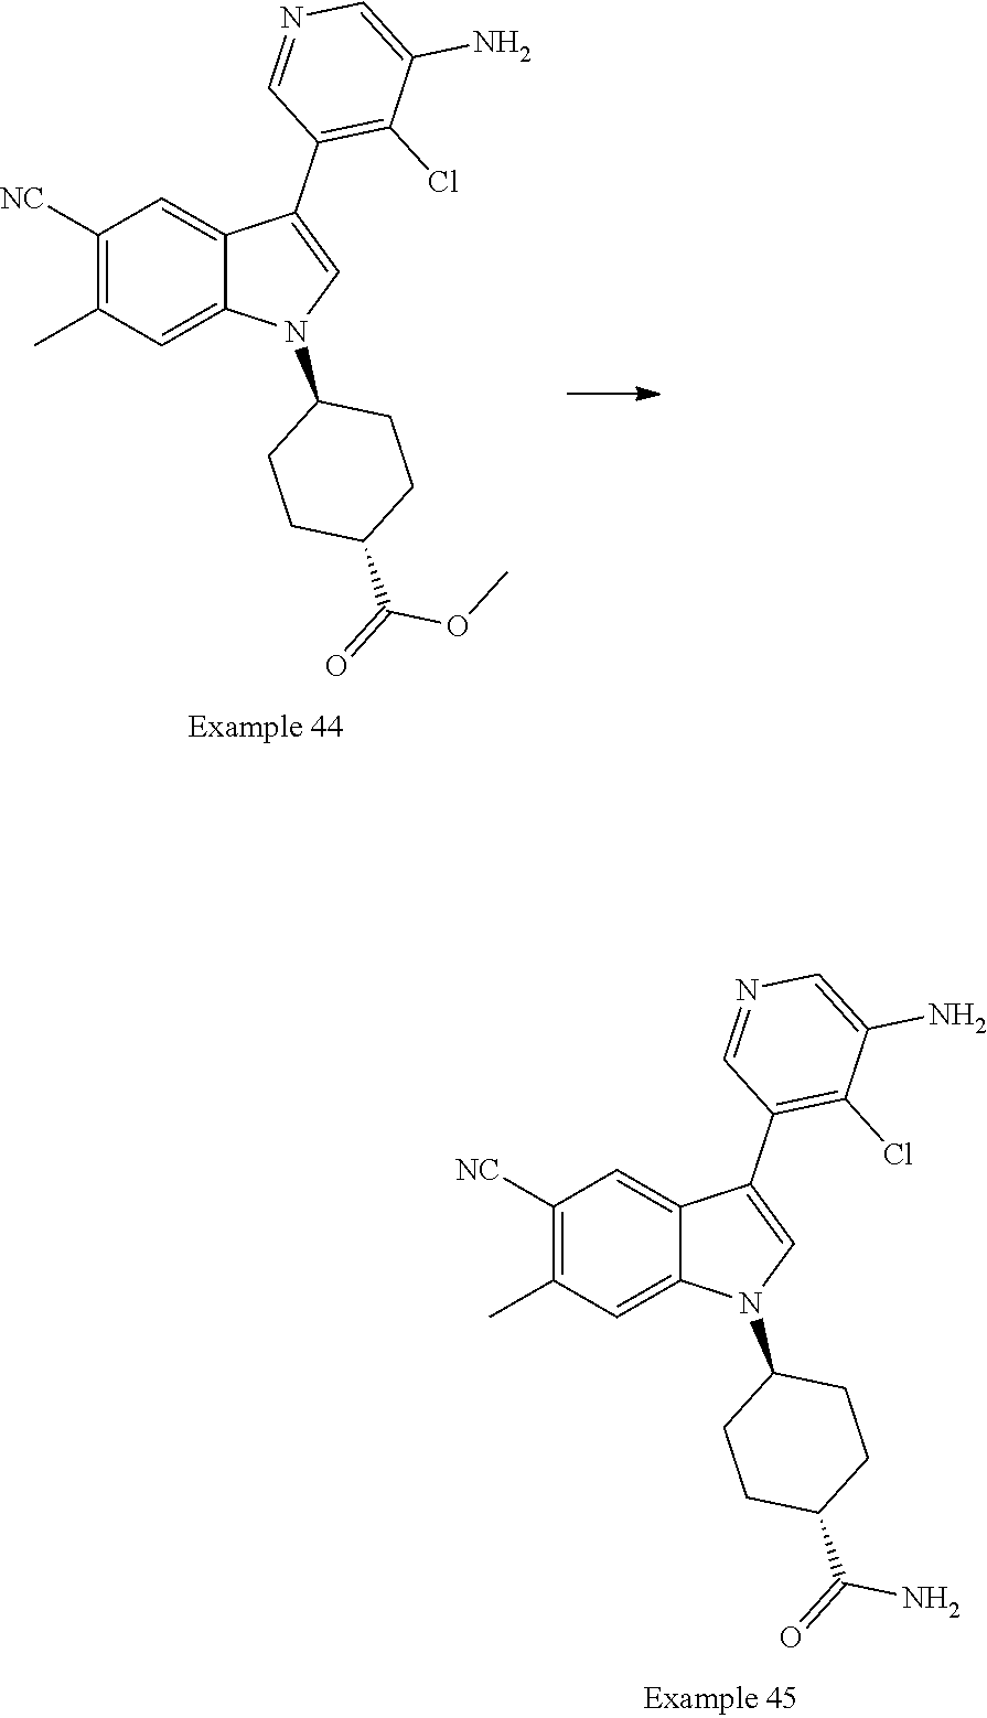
C1([NC])=C(C)C=C2C(=C1)C(C1=C(Cl)C(N)=CN=C1)=CN2C1CCC(C(=O)OC)CC1.C1([NC])=C(C)C=C2C(=C1)C(C1=C(Cl)C(N)=CN=C1)=CN2C1CCC(C(=O)N)CC1
